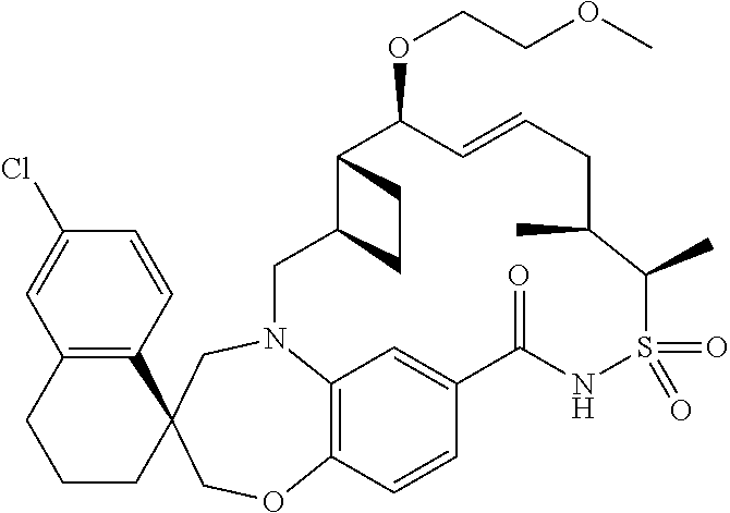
C1CC2(C3=C(C1)C=C(Cl)C=C3)COC1=C3N(C2)CC2C(C(OCCOC)C=CCC(C)C(C)S(=O)(=O)NC(=O)C(=C3)C=C1)CC2
